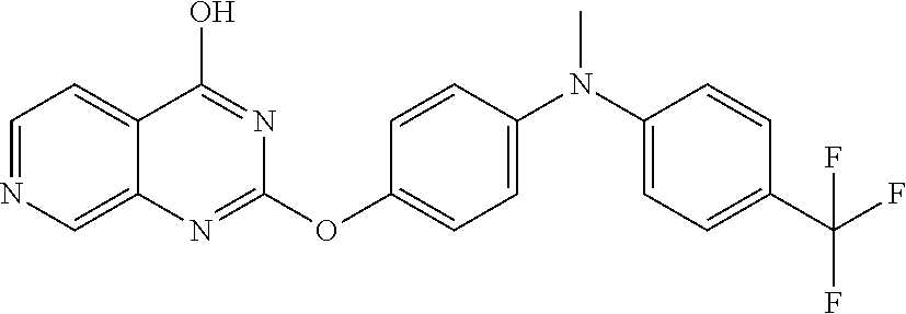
C1=NC=C2C(=C1)C(O)=NC(OC1=CC=C(N(C3=CC=C(C(F)(F)F)C=C3)C)C=C1)=N2
